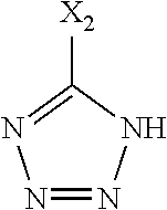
N1=NNC([X2])=N1
